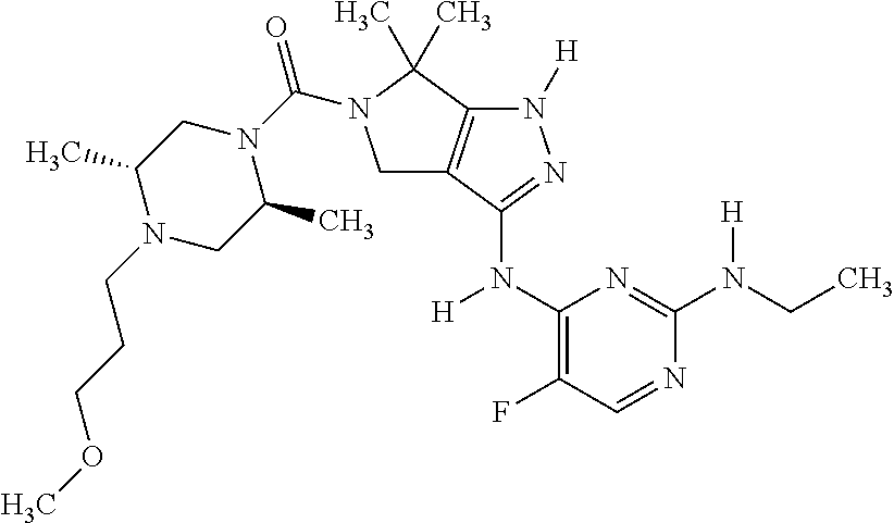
C1(N(C2=NN([H])C3=C2CN(C(N2CC(C)N(CCCOC)CC2C)=O)C3(C)C)[H])=C(F)C=NC(N(CC)[H])=N1
